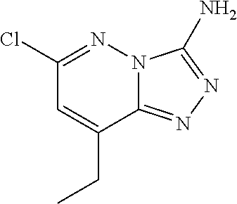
C1(Cl)=NN2C(=NN=C2N)C(CC)=C1
